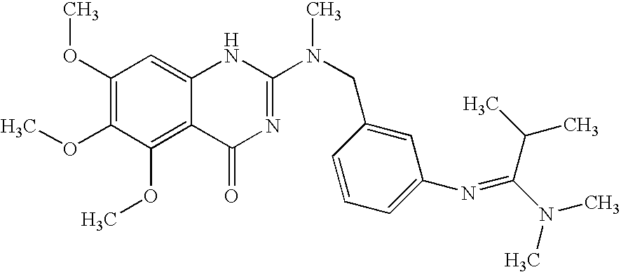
C1(OC)=C(OC)C(OC)=C2C(=C1)NC(N(CC1=CC(N=C(C(C)C)N(C)C)=CC=C1)C)=NC2=O
